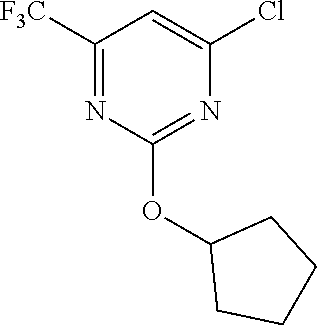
C1([F3C])=NC(OC2CCCC2)=NC(Cl)=C1
